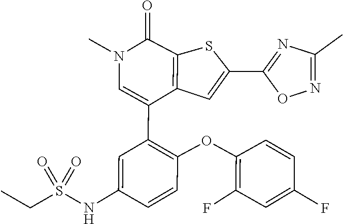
C1(F)=C(OC2=C(C3=CN(C)C(=O)C4=C3C=C(C3=NC(C)=NO3)S4)C=C(NS(CC)(=O)=O)C=C2)C=CC(F)=C1
